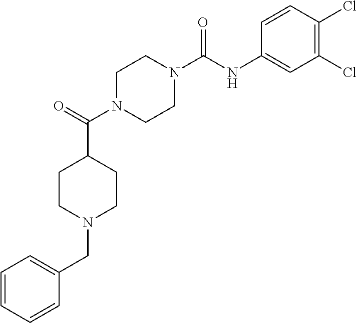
C1N(C(NC2=CC(Cl)=C(Cl)C=C2)=O)CCN(C(C2CCN(CC3=CC=CC=C3)CC2)=O)C1
